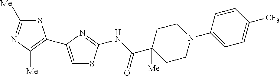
C1=C(C2=C([Me])N=C([Me])S2)N=C(NC(=O)C2([Me])CCN(C3=CC=C([CF3])C=C3)CC2)S1
